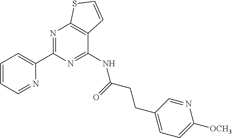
C1=CC=NC(C2=NC3=C(C(NC(CCC4=CC=C([OCH3])N=C4)=O)=N2)C=CS3)=C1
